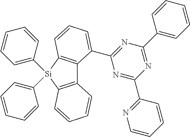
C12=C(C=CC=C1)[Si](C1=CC=CC=C1)(C1=CC=CC=C1)C1=C2C(C2=NC(C3=CC=CC=C3)=NC(C3=NC=CC=C3)=N2)=CC=C1
